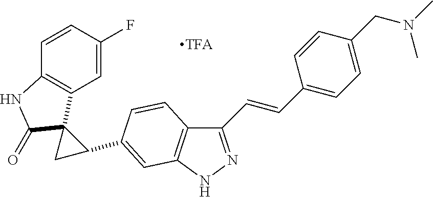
[TFA].C1(=O)C2(C3=C(N1)C=CC(F)=C3)CC2C1=CC2=C(C=C1)C(C=CC1=CC=C(CN(C)C)C=C1)=NN2
